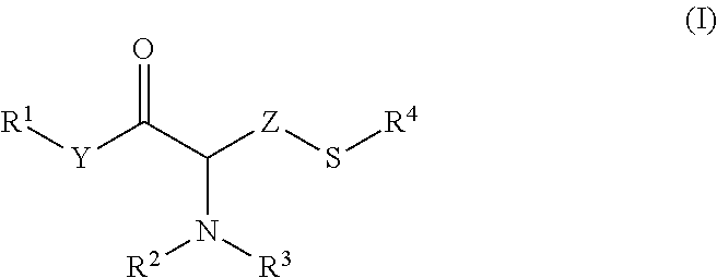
N(C(C([Y][R1])=O)[Z]S[R4])([R3])[R2]
